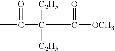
CC(=O)C(C(=O)[OCH3])([C2H5])[C2H5]
